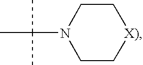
C1C[X)]CCN1C(C)(C)C
